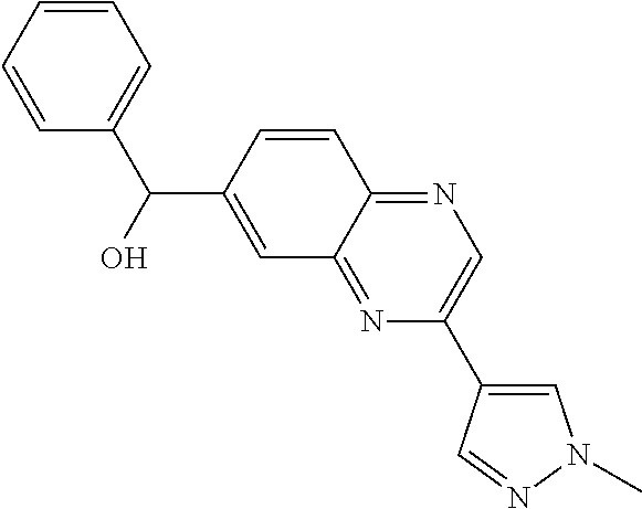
C1=CC=CC=C1C(C1=CC2=NC(C3=CN(C)N=C3)=CN=C2C=C1)O
